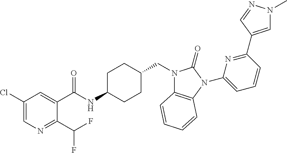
C1(Cl)=CN=C(C(F)F)C(C(NC2CCC(CN3C4=C(N(C5=CC=CC(C6=CN(C)N=C6)=N5)C3=O)C=CC=C4)CC2)=O)=C1
